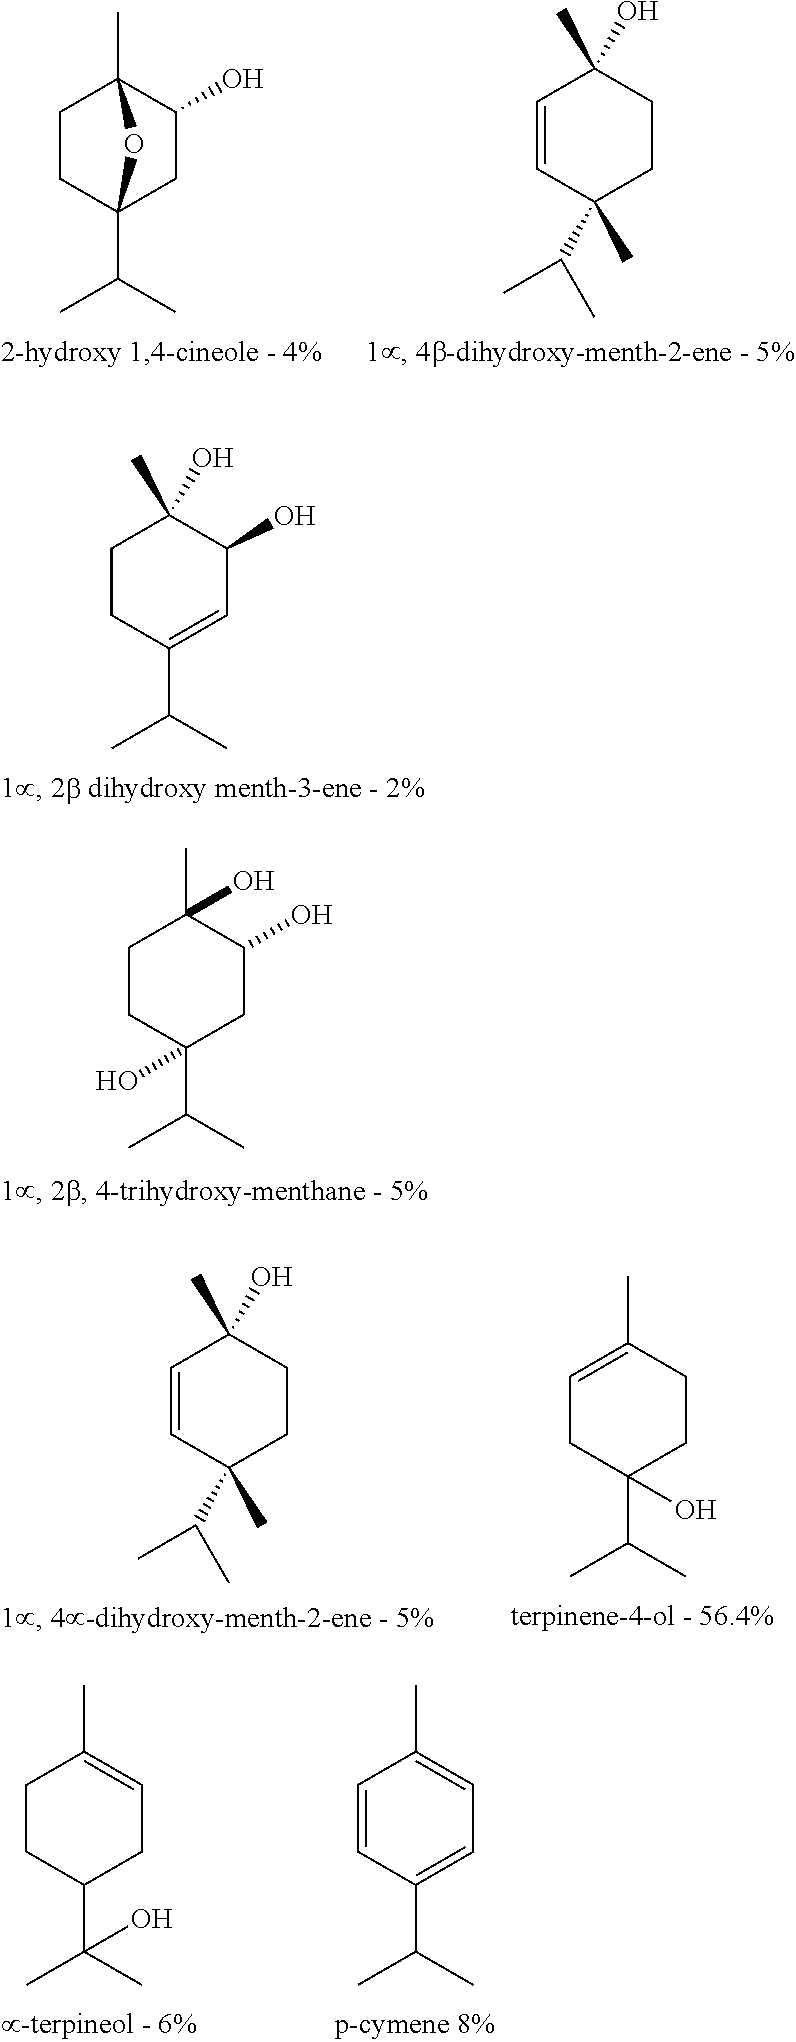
C1CC2(C(C)C)CC(O)C1(C)O2.C1=CC(C)(C(C)C)CCC1(C)O.C1CC(C(C)C)=CC(O)C1(C)O.C1CC(C(C)C)(O)CC(O)C1(C)O.C1=C(C)CCC(C(C)C)(O)C1.C1=CC(C)(C(C)C)CCC1(C)O.C1CC(C(C)(C)O)CC=C1C.C1=CC(C(C)C)=CC=C1C
